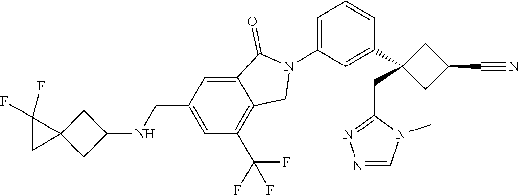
N1(C2=CC=CC(C3(CC4=NN=CN4C)CC(C#N)C3)=C2)C(=O)C2=CC(CNC3CC4(C3)C(F)(F)C4)=CC(C(F)(F)F)=C2C1
